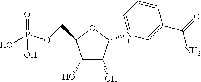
C1(O)C(O)C(N2=CC=CC(C(=O)N)=C2)OC1COP(O)(=O)O
